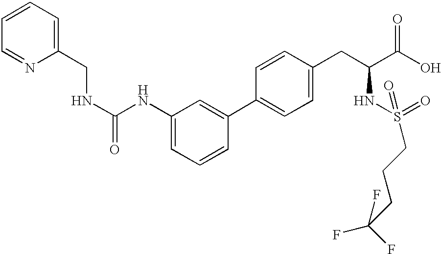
C1=CC=C(CNC(=O)NC2=CC=CC(C3=CC=C(CC(C(=O)O)NS(CCCC(F)(F)F)(=O)=O)C=C3)=C2)N=C1
